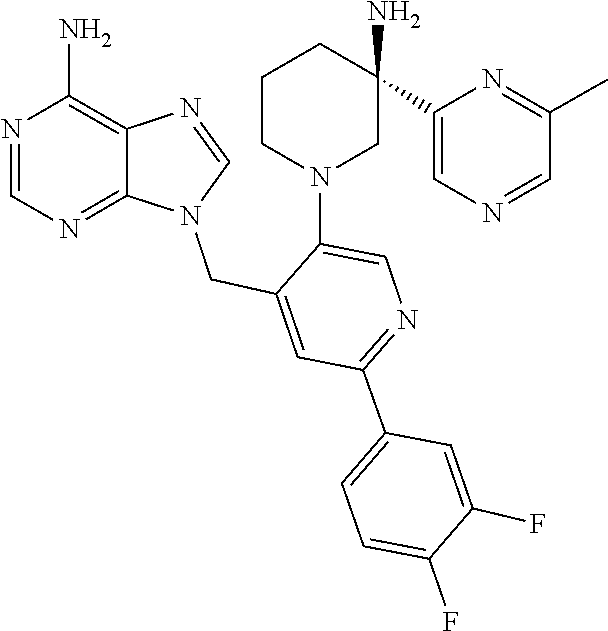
C1=NC2=C(N)N=CN=C2N1CC1=CC(C2=CC=C(F)C(F)=C2)=NC=C1N1CC(C2=CN=CC(C)=N2)(N)CCC1
